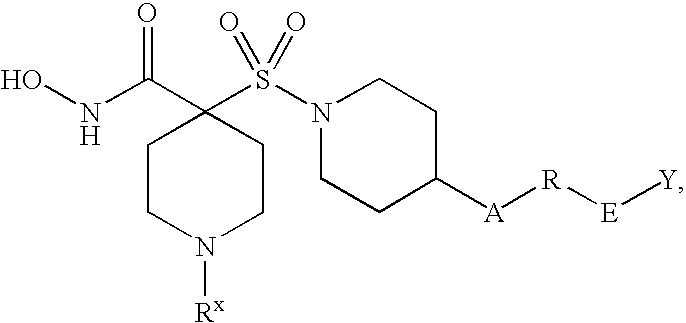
C1CN([Rx])CCC1(C(NO)=O)S(N1CCC([A][R][E][Y])CC1)(=O)=O
